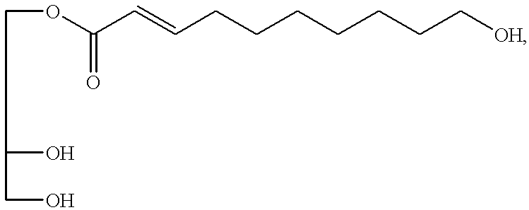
O(C(C=CCCCCCCC[OH])=O)CC(O)CO
